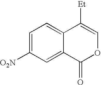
C1=C([O2N])C=C2C(=C1)C([Et])=COC2=O
